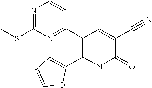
N1=C(SC)N=C(C2=C(C3=CC=CO3)NC(=O)C(C#N)=C2)C=C1
